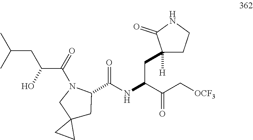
C(CC(C(N1CC2(CC1C(NC(CC1([H])CCNC1=O)C(C[OCF3])=O)=O)CC2)=O)O)(C)C
